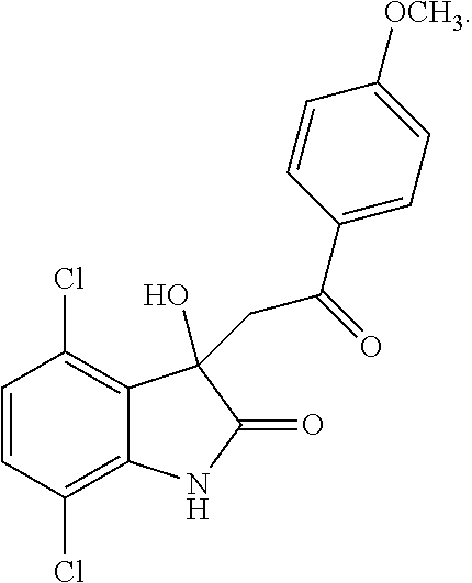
C1=CC(Cl)=C2C(=C1Cl)C(O)(CC(=O)C1=CC=C([OCH3])C=C1)C(=O)N2
